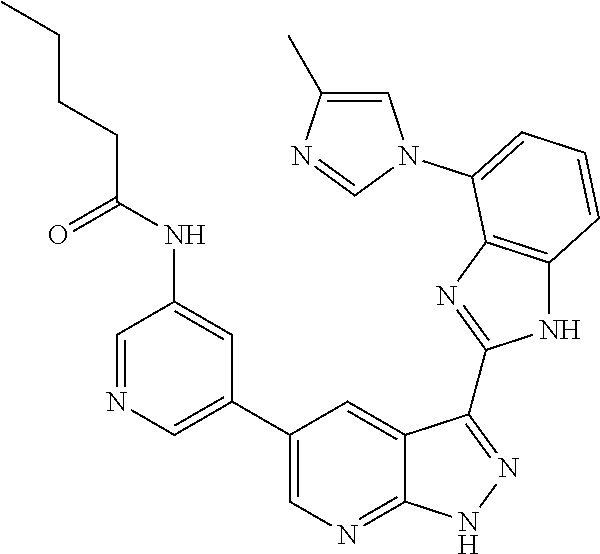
C1=NC=C(C2=CN=C3C(=C2)C(C2=NC4=C(N2)C=CC=C4N2C=C(C)N=C2)=NN3)C=C1NC(CCCC)=O
